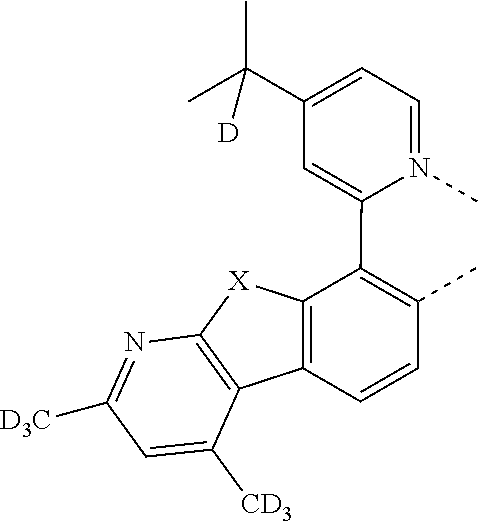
C1=N(C)C(C2=C(C)C=CC3=C2[X]C2=C3C([CD3])=CC([D3C])=N2)=CC(C(C)(C)[D])=C1
